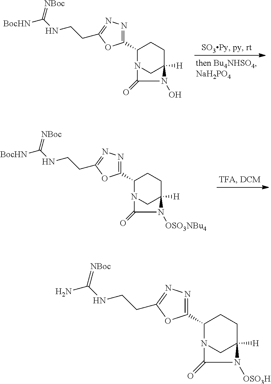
C1(C2=NN=C(CCNC([BocHN])=[NBoc])O2)N2CC([H])(CC1)N(O)C2=O.C1(C2=NN=C(CCNC([BocHN])=[NBoc])O2)N2CC([H])(CC1)N([OSO3NBu4])C2=O.C1(C2=NN=C(CCNC(N)=[NBoc])O2)N2CC([H])(CC1)N([OSO3H])C2=O
